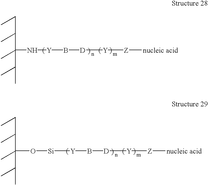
C(C(C)C(C)(C(C)C)N[Y]B[D][Y][Z][nucleic acid])C.C(C(C)C(C)(C(C)C)O[Si][Y]B[D][Y][Z][nucleic acid])C
